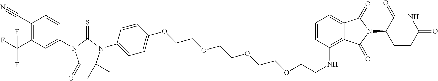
C1=C(OCCOCCOCCOCCNC2=C3C(=CC=C2)C(=O)N(C2CCC(=O)NC2=O)C3=O)C=CC(N2C(C)(C)C(=O)N(C3=CC(C(F)(F)F)=C(C#N)C=C3)C2=S)=C1
